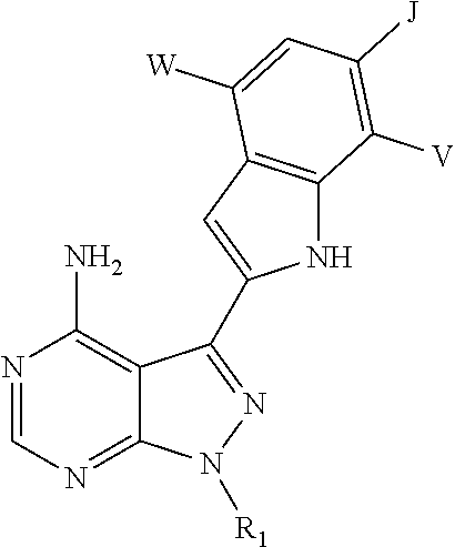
N1=CN=C2C(=C1N)C(C1=CC3=C(N1)C([V])=C([J])C=C3[W])=NN2[R1]
